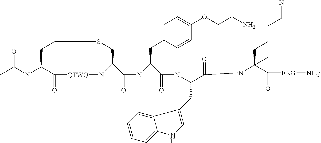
CC(NC1C(=O)[QTWQ]NC(C(NC(C(NC(C(NC(CCCCN)(C)C([ENG][NH2])=O)=O)CC2=CNC3=CC=CC=C23)=O)CC2=CC=C(OCCN)C=C2)=O)CSCC1)=O
